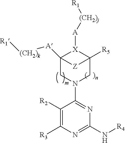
C1([R2])=C([R3])N=C(N[R4])N=C1N1CC2([R5])[X]([A][(CH2)j][R1])C([A][(CH2)k][R1])(C1)[Z]2
